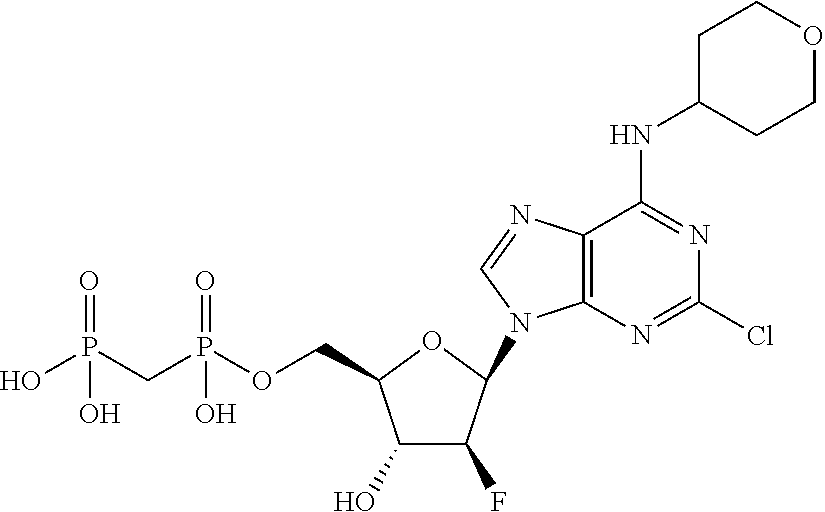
C1(O)C(F)C(N2C3=C(C(NC4CCOCC4)=NC(Cl)=N3)N=C2)OC1COP(CP(O)(=O)O)(=O)O
